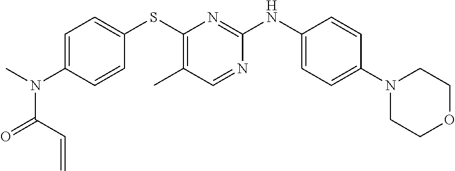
C1=C(N(C(=O)C=C)C)C=CC(SC2=C(C)C=NC(NC3=CC=C(N4CCOCC4)C=C3)=N2)=C1
